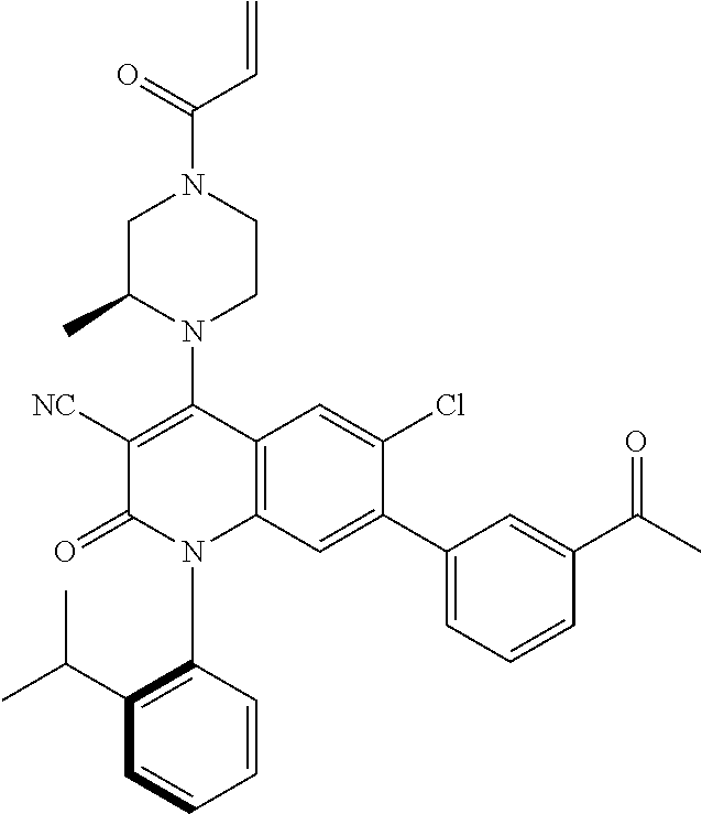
C1C(C)N(C2=C([NC])C(=O)N(C3=C(C(C)C)C=CC=C3)C3=C2C=C(Cl)C(C2=CC=CC(C(C)=O)=C2)=C3)CCN1C(=O)C=C
